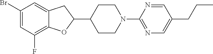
C1(Br)=CC(F)=C2C(=C1)CC(C1CCN(C3=NC=C(CCC)C=N3)CC1)O2
